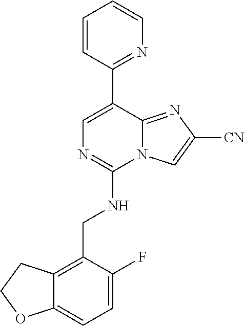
C1=CN=C(C2=CN=C(NCC3=C4C(=CC=C3F)OCC4)N3C2=NC([CN])=C3)C=C1
